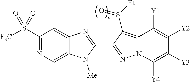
C12=CN=C(S([F3C])(=O)=O)C=C1N=C(C1=NN3C(=C1S([Et])=O)C([Y1])=C([Y2])C([Y3])=C3[Y4])N2[Me]
